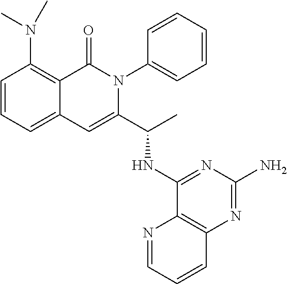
C1=CC=C2C(=C1N(C)C)C(=O)N(C1=CC=CC=C1)C(C(C)NC1=NC(N)=NC3=C1N=CC=C3)=C2
